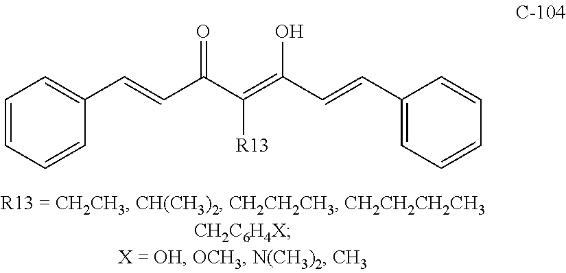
C1=CC=CC(C=CC(C(=C(C=CC2=CC=CC=C2)O)[R13])=O)=C1
